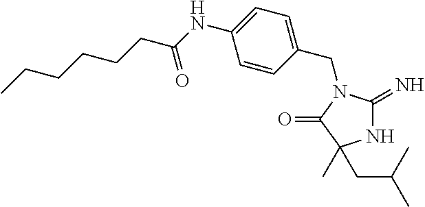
N1C(=N)N(CC2=CC=C(NC(CCCCCC)=O)C=C2)C(=O)C1(C)CC(C)C
